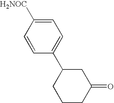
C1(C2CCCC(=O)C2)=CC=C([H2NOC])C=C1
